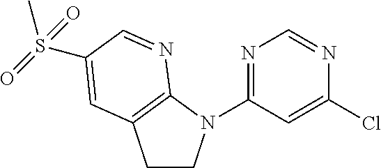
C1CN(C2=NC=NC(Cl)=C2)C2=C1C=C(S(C)(=O)=O)C=N2
